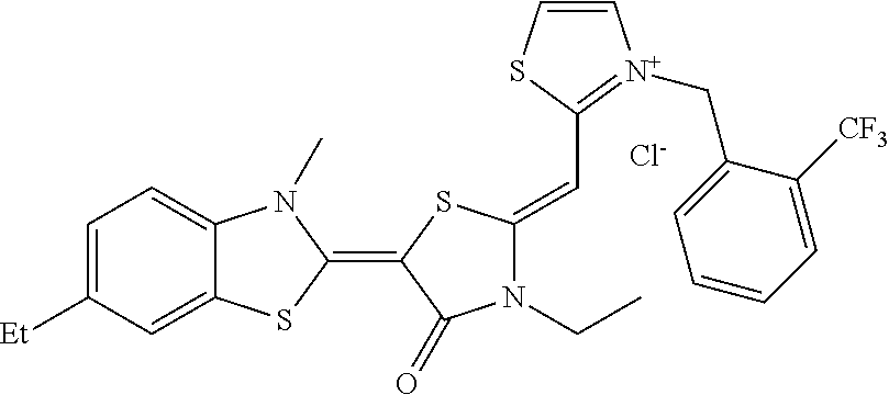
[Cl-].C1=C([Et])C=C2C(=C1)N(C)C(=C1C(=O)N(CC)C(=CC3=[N+](CC4=CC=CC=C4[CF3])C=CS3)S1)S2
